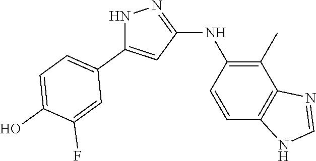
N1C(C2=CC=C(O)C(F)=C2)=CC(NC2=C(C)C3=C(C=C2)NC=N3)=N1
